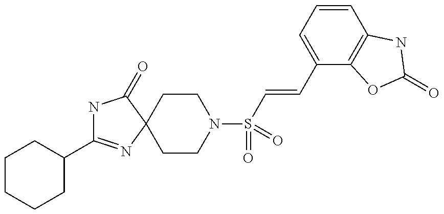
C1(C2=NC3(C(=O)N2)CCN(S(=O)(=O)C=CC2=CC=CC4=C2OC(=O)N4)CC3)CCCCC1
